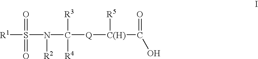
[R1]S(N(C([Q][C(H)](C(O)=O)[R5])([R3])[R4])[R2])(=O)=O
